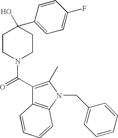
C1(C(=O)N2CCC(O)(C3=CC=C(F)C=C3)CC2)=C(C)N(CC2=CC=CC=C2)C2=C1C=CC=C2
